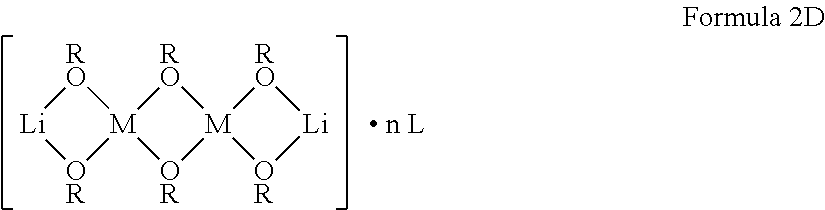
[RO]1[Li][OR][M]12[OR][M]1([RO]2)[OR][Li][RO]1.[ n L]
